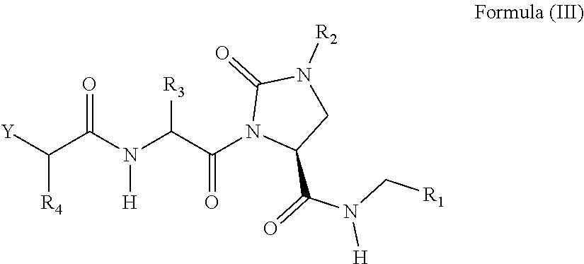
C(N(C(C(N1C(C(=O)N(C[R1])[H])CN([R2])C1=O)=O)[R3])[H])(C([Y])[R4])=O
